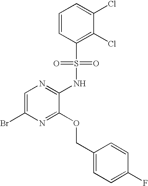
C1=C(Br)N=C(OCC2=CC=C(F)C=C2)C(NS(C2=C(Cl)C(Cl)=CC=C2)(=O)=O)=N1
